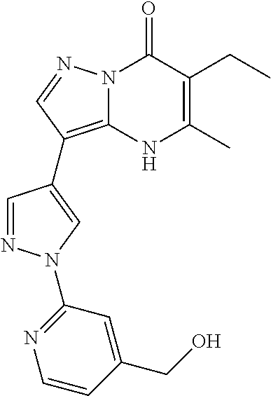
N12C(=C(C3=CN(C4=NC=CC(CO)=C4)N=C3)C=N1)NC(C)=C(CC)C2=O
